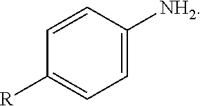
C1=CC([NH2])=CC=C1[R]
